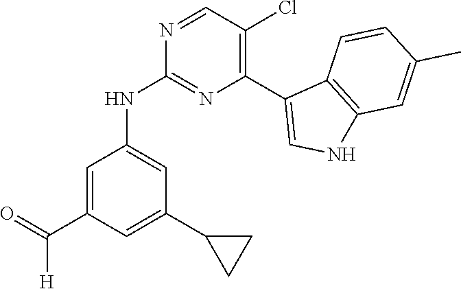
C1=C(C(=O)[H])C=C(C2CC2)C=C1NC1=NC(C2=CNC3=C2C=CC(C)=C3)=C(Cl)C=N1
